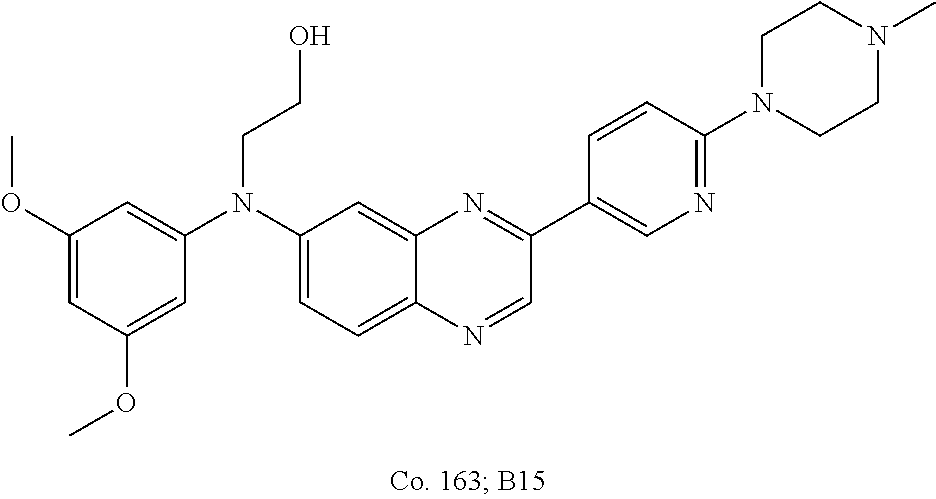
C1(OC)=CC(OC)=CC(N(C2=CC=C3C(=C2)N=C(C2=CN=C(N4CCN(C)CC4)C=C2)C=N3)CCO)=C1
